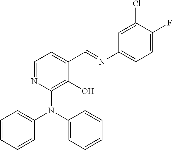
C1(N(C2=CC=CC=C2)C2=C(O)C(C=NC3=CC=C(F)C(Cl)=C3)=CC=N2)=CC=CC=C1
